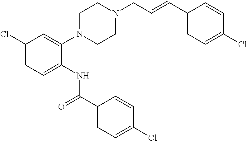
C1(Cl)=CC=C(NC(C2=CC=C(Cl)C=C2)=O)C(N2CCN(CC=CC3=CC=C(Cl)C=C3)CC2)=C1
